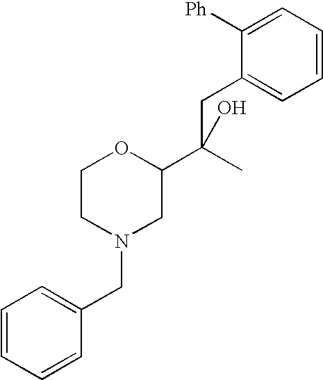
C1=CC=CC(CN2CC(C(C)(O)CC3=CC=CC=C3[Ph])OCC2)=C1
